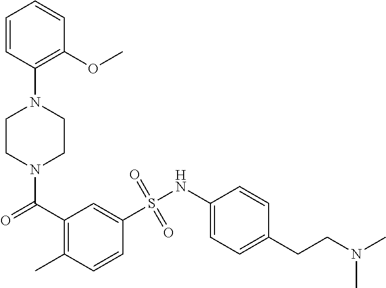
C1=CC(N2CCN(C(C3=C(C)C=CC(S(NC4=CC=C(CCN(C)C)C=C4)(=O)=O)=C3)=O)CC2)=C(OC)C=C1
